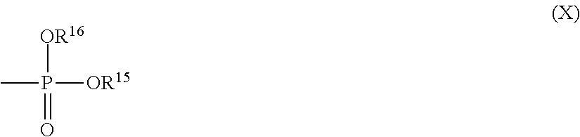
[OR16]P(=O)([OR15])C
